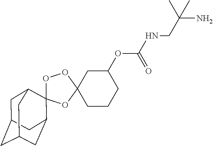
C(NC(=O)OC1CCCC2(C1)OOC1(O2)C2CC3CC(CC1C3)C2)C(N)(C)C
